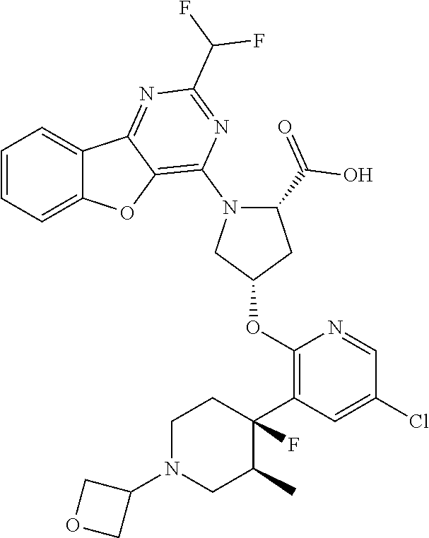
C1=CC=C2C(=C1)C1=NC(C(F)F)=NC(N3CC(OC4=C(C5(F)CCN(C6COC6)CC5C)C=C(Cl)C=N4)CC3C(O)=O)=C1O2
